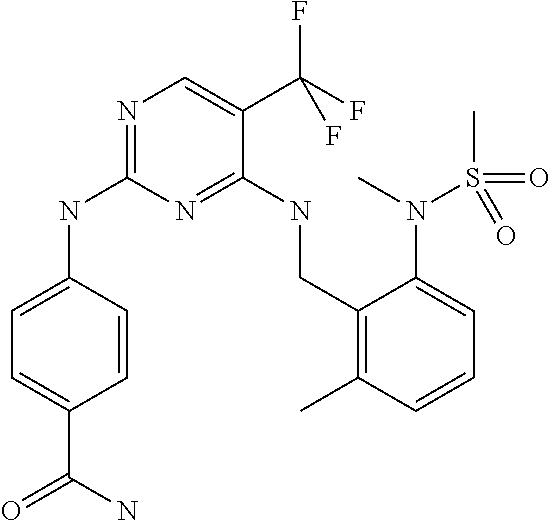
N(C1=NC=C(C(F)(F)F)C(NCC2=C(C)C=CC=C2N(C)S(=O)(C)=O)=N1)C1=CC=C(C(N)=O)C=C1
